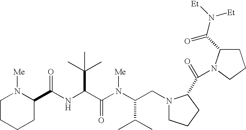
N(C(C(N(C(C(C)C)CN1CCCC1C(=O)N1C(C(N([Et])[Et])=O)CCC1)[Me])=O)C(C)(C)C)C(=O)C1N([Me])CCCC1
